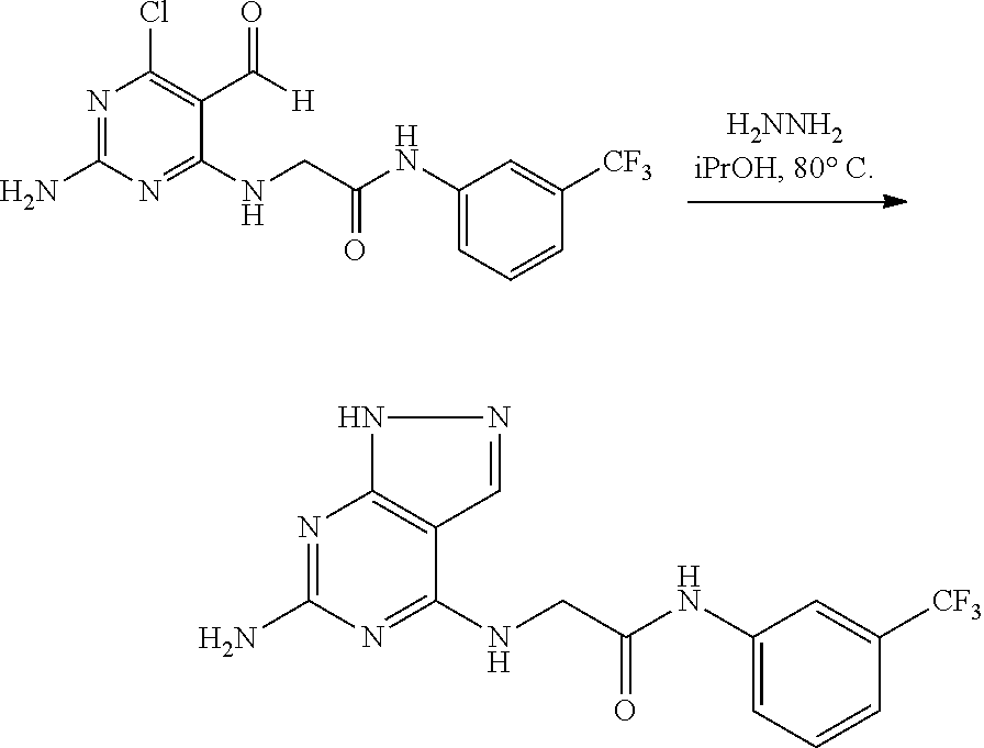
C1(NC(CNC2=NC(N)=NC(Cl)=C2C([H])=O)=O)=CC=CC([CF3])=C1.C1(NC(CNC2=NC(N)=NC3=C2C=NN3)=O)=CC=CC([CF3])=C1
